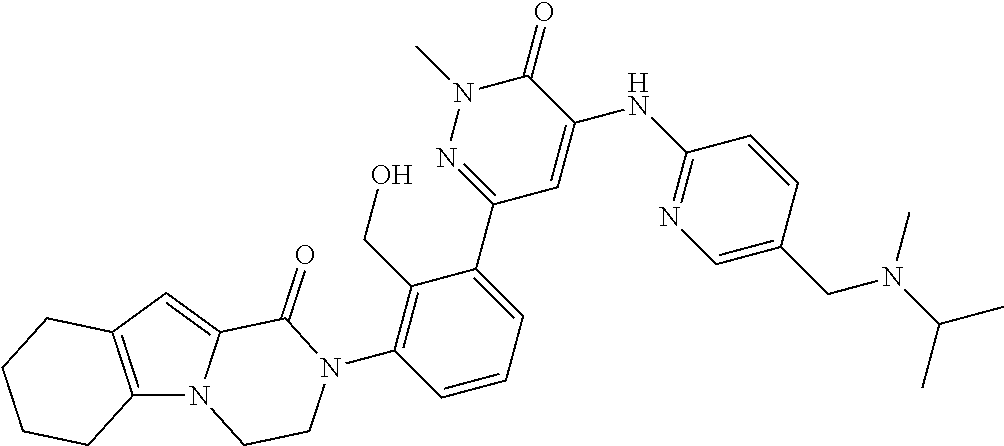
C12=C(C=C3N1CCN(C1=C(CO)C(C4=NN(C)C(=O)C(NC5=NC=C(CN(C)C(C)C)C=C5)=C4)=CC=C1)C3=O)CCCC2
